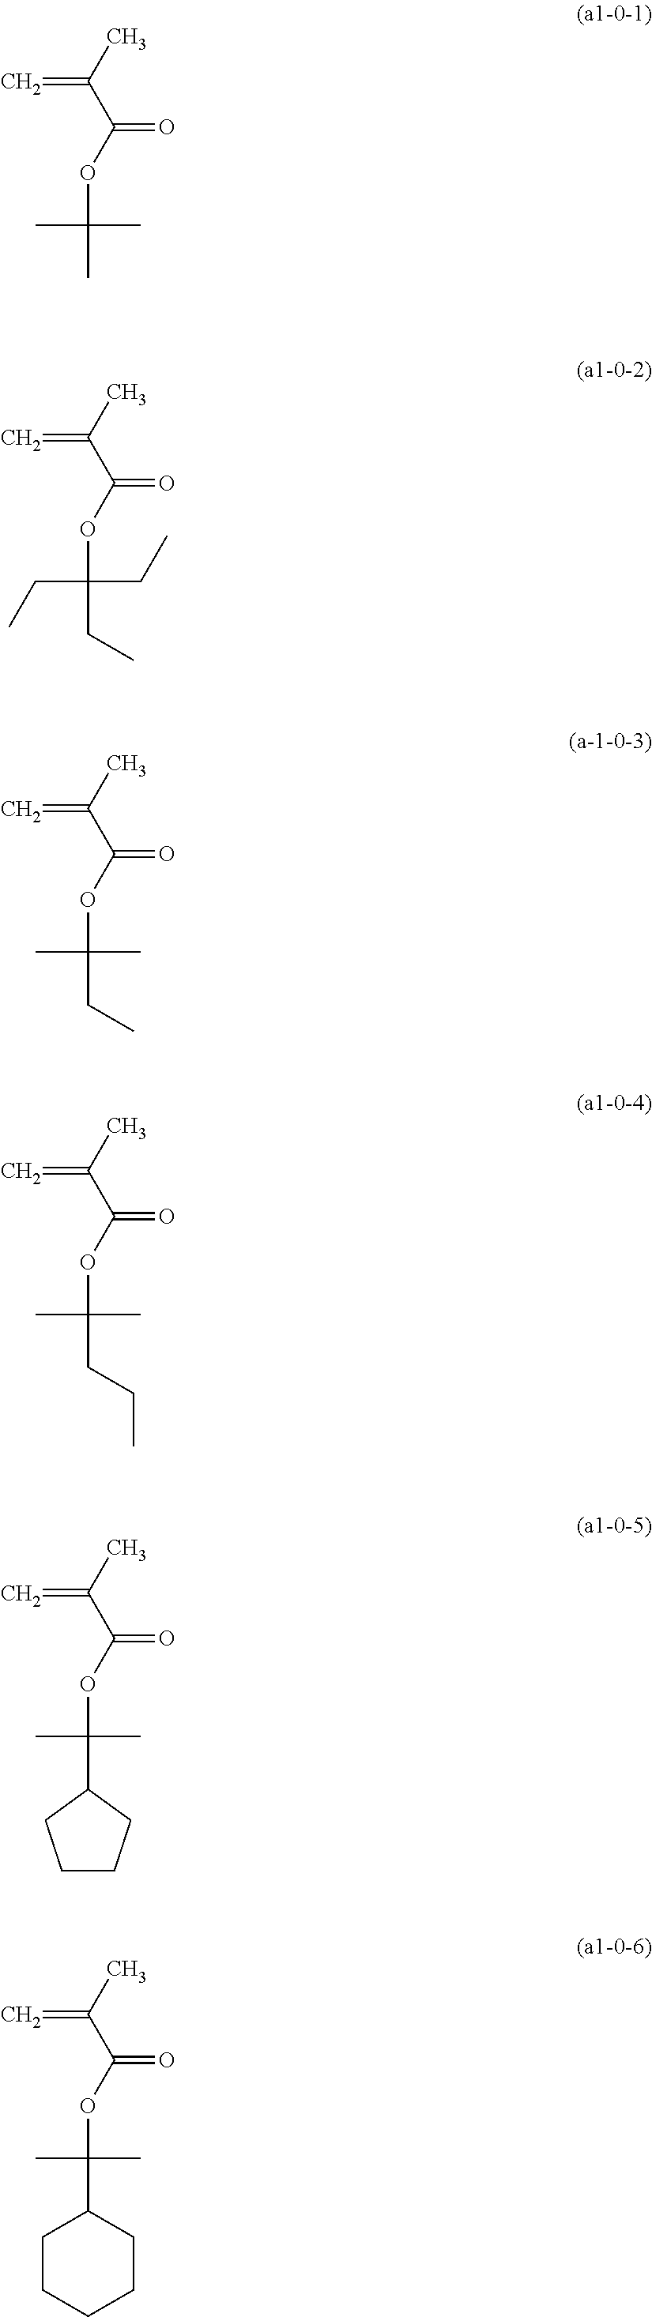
CC(C(OC(C)(C)C)=O)=C.CC(C(OC(CC)(CC)CC)=O)=C.CC(C(OC(CC)(C)C)=O)=C.CC(C(OC(CCC)(C)C)=O)=C.CC(C(OC(C)(C)C1CCCC1)=O)=C.CC(C(OC(C)(C)C1CCCCC1)=O)=C
